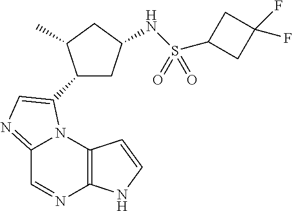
C12=NC=C(C3CC(NS(C4CC(F)(F)C4)(=O)=O)CC3C)N1C1=C(N=C2)NC=C1
